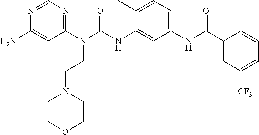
N(C(C1=CC([CF3])=CC=C1)=O)C1=CC=C(C)C(NC(N(C2=NC=NC(N)=C2)CCN2CCOCC2)=O)=C1
